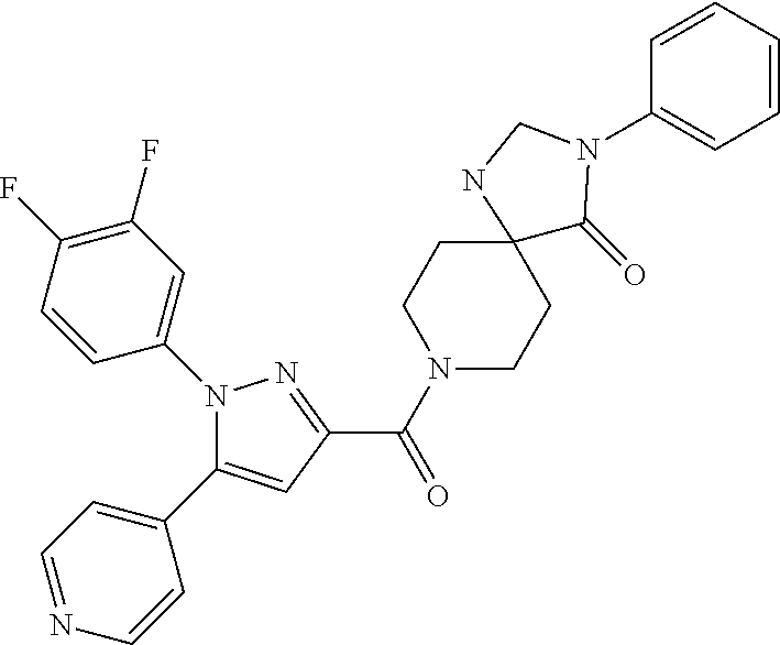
C1(C(N2CCC3(CC2)C(=O)N(C2=CC=CC=C2)CN3)=O)=NN(C2=CC(F)=C(F)C=C2)C(C2=CC=NC=C2)=C1
